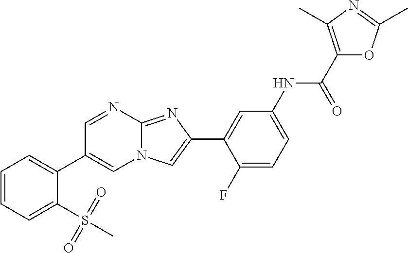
C1=NC2=NC(C3=CC(NC(C4=C(C)N=C(C)O4)=O)=CC=C3F)=CN2C=C1C1=CC=CC=C1S(=O)(=O)C
